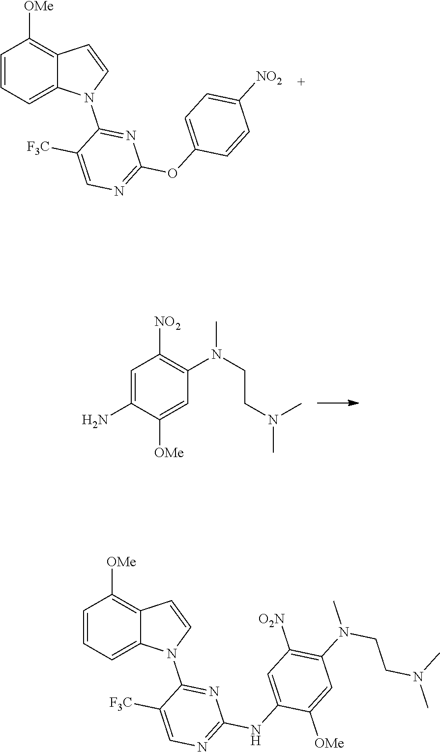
C1=CC=C2C(=C1[OMe])C=CN2C1=NC(OC2=CC=C([NO2])C=C2)=NC=C1[F3C].NC1=CC([NO2])=C(N(C)CCN(C)C)C=C1[OMe].C1=CC=C2C(=C1[OMe])C=CN2C1=NC(NC2=CC([O2N])=C(N(CCN(C)C)C)C=C2[OMe])=NC=C1[F3C]
